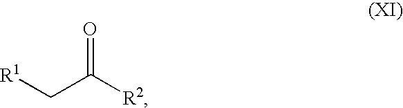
[R1]CC([R2])=O
